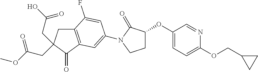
C12=C(C(=O)C(CC(OC)=O)(CC(O)=O)C1)C=C(N1C(=O)C(OC3=CC=C(OCC4CC4)N=C3)CC1)C=C2F
